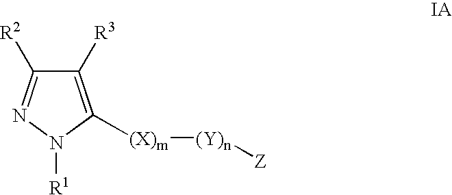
C1([R3])=C([(X)m][(Y)n][Z])N([R1])N=C1[R2]
